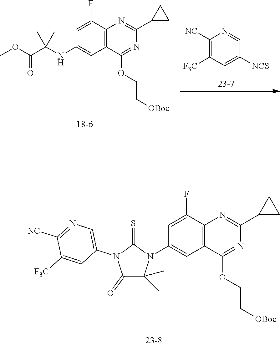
C1=C(F)C2=C(C=C1N1C(C)(C)C(=O)N(C3=CN=C([NC])C([F3C])=C3)C1=S)C(OCC[OBoc])=NC(C1CC1)=N2.C1([NC])=C([F3C])C=C([NCS])C=N1.C1=C(F)C2=C(C=C1NC(C(=O)OC)(C)C)C(OCC[OBoc])=NC(C1CC1)=N2
